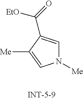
N1([Me])C=C(C([EtO])=O)C([Me])=C1
